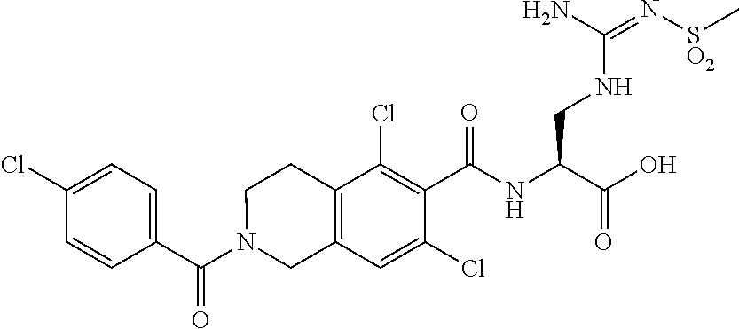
C1=C(Cl)C=CC(C(N2CC3=C(CC2)C(Cl)=C(C(NC(C(O)=O)CNC(=N[SO2]C)N)=O)C(Cl)=C3)=O)=C1
